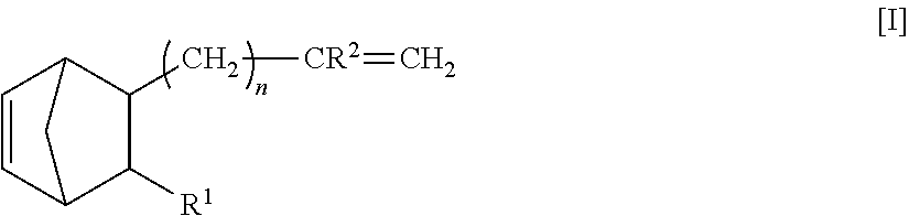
C1([R1])C2C=CC(C1C[CR2]=C)C2
